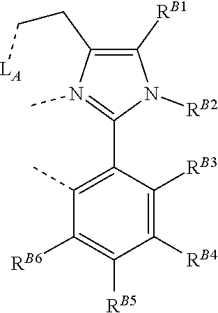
C(C1=C([RB1])N([RB2])C(C2=C(C)C([RB6])=C([RB5])C([RB4])=C2[RB3])=N1C)C[LA]
